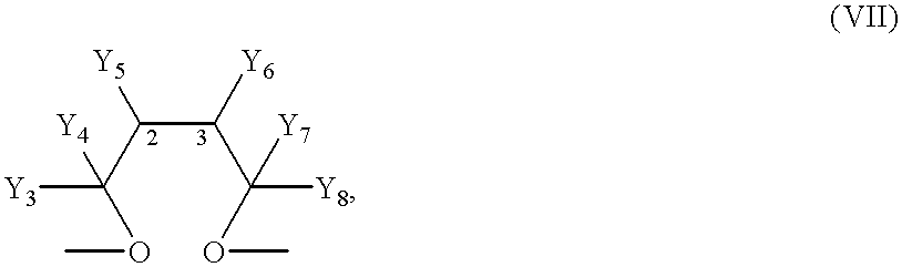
C(C(C(OC)([Y3])[Y4])[Y5])(C(OC)([Y8])[Y7])[Y6]
